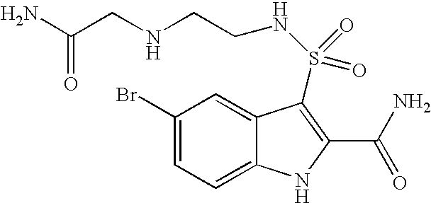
C1(Br)=CC=C2C(=C1)C(S(NCCNCC(N)=O)(=O)=O)=C(C(N)=O)N2
